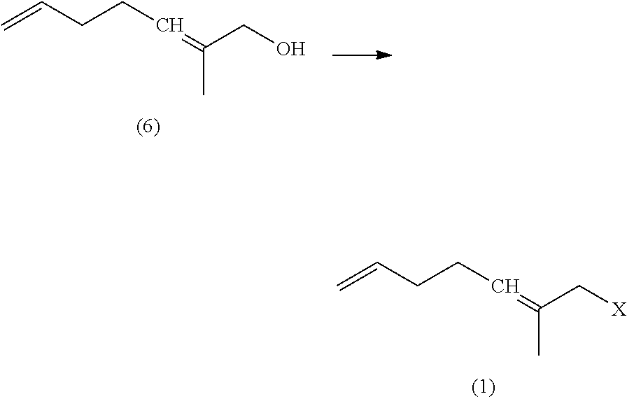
C=CCCC=C(C)C[X].C=CCCC=C(C)CO
